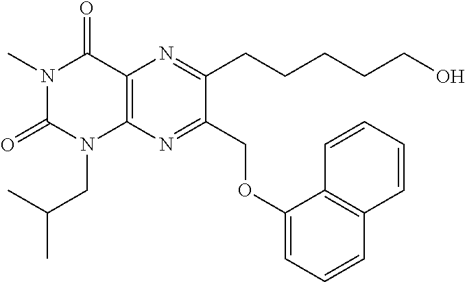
N1(C)C(=O)N(CC(C)C)C2=C(C1=O)N=C(CCCCCO)C(COC1=CC=CC3=C1C=CC=C3)=N2
